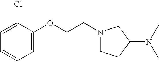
C1(Cl)=CC=C(C)C=C1OCCN1CCC(N(C)C)C1
